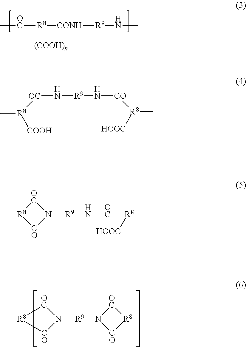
C[OC][R8]([CONH][R9]NC)[(COOH)n].[R8]1(C)[CO]N([R9]N2[CO][R8](C)[OC]2)[OC]1.C[R8]([OC]N[R9]N[CO][R8]([HOOC])C)[COOH].[R8]1(C)[CO]N([R9]N[OC][R8](C)[HOOC])[OC]1
